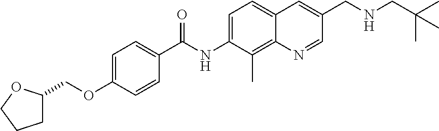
C1=C(OCC2CCCO2)C=CC(C(NC2=CC=C3C(=C2C)N=CC(CNCC(C)(C)C)=C3)=O)=C1
